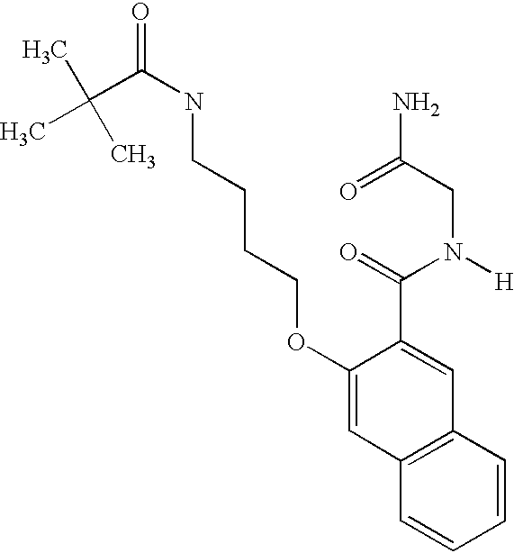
C(C(NCCCCOC1=CC2=C(C=C1C(=O)N([H])CC(N)=O)C=CC=C2)=O)(C)(C)C
